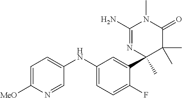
C1=C([MeO])N=CC(NC2=CC=C(F)C(C3(C)N=C(N)N(C)C(=O)C3(C)C)=C2)=C1
